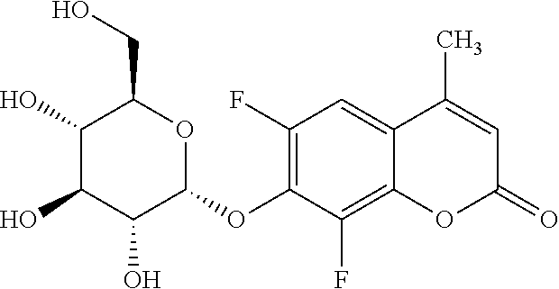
C1(F)=C(OC2OC(CO)C(O)C(O)C2O)C(F)=C2C(=C1)C(C)=CC(=O)O2
